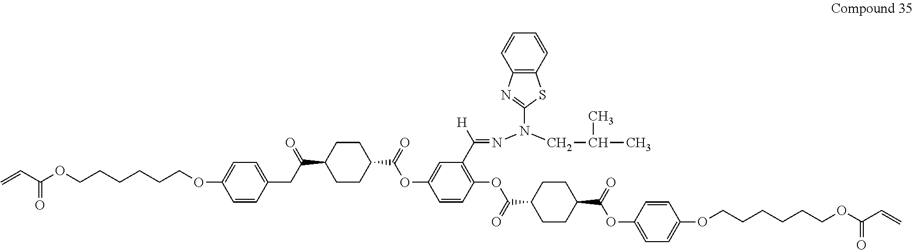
C=CC(OCCCCCCOC1=CC=C(CC(C2CCC(C(=O)OC3=CC(C(=NN(CC(C)C)C4=NC5=C(S4)C=CC=C5)[H])=C(OC(C4CCC(C(OC5=CC=C(OCCCCCCOC(C=C)=O)C=C5)=O)CC4)=O)C=C3)CC2)=O)C=C1)=O
